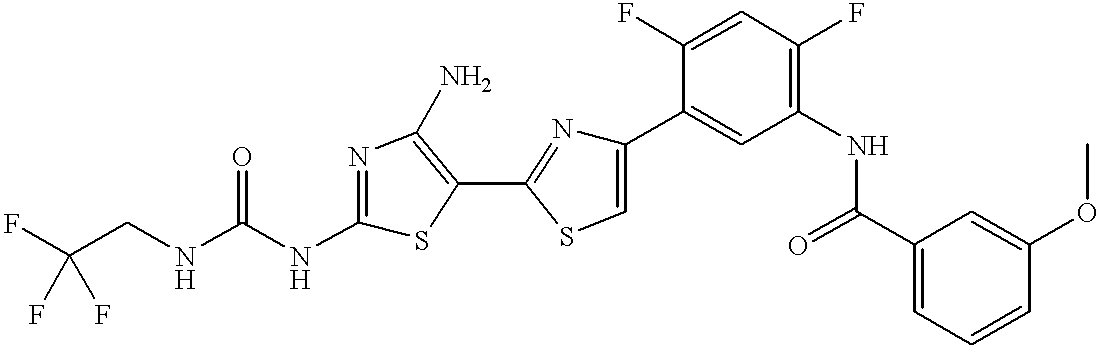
C(CNC(NC1=NC(N)=C(C2=NC(C3=CC(NC(C4=CC=CC(OC)=C4)=O)=C(F)C=C3F)=CS2)S1)=O)(F)(F)F
